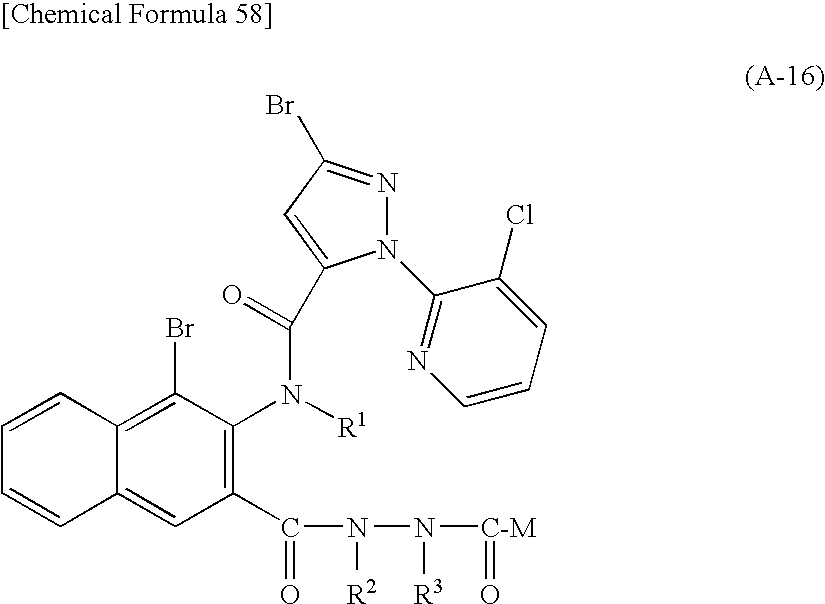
C1(C(=O)N([R2])N([R3])[C-M]=O)=C(N([R1])C(=O)C2=CC(Br)=NN2C2=NC=CC=C2Cl)C(Br)=C2C(=C1)C=CC=C2
